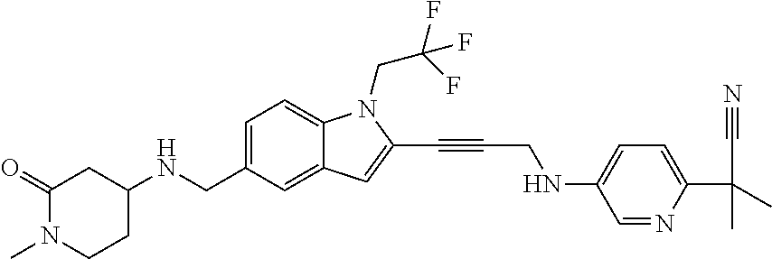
C1=C(CNC2CC(=O)N(C)CC2)C=C2C(=C1)N(CC(F)(F)F)C(C#CCNC1=CC=C(C(C)(C)C#N)N=C1)=C2
